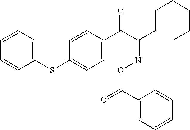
C1(SC2=CC=C(C(C(CCCCCC)=NOC(=O)C3=CC=CC=C3)=O)C=C2)=CC=CC=C1
